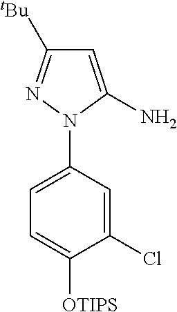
C1=C(N)N(C2=CC=C([OTIPS])C(Cl)=C2)N=C1[tBu]
